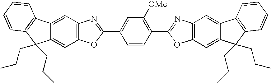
C12=C(OC(C3=CC([OMe])=C(C4=NC5=C(O4)C=C4C(=C5)C5=C(C4(CCC)CCC)C=CC=C5)C=C3)=N1)C=C1C(=C2)C2=C(C1(CCC)CCC)C=CC=C2
